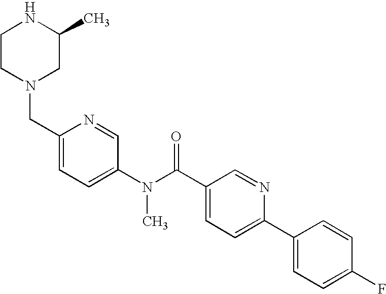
C1CN(CC2=CC=C(N(C(C3=CC=C(C4=CC=C(F)C=C4)N=C3)=O)C)C=N2)CC(C)N1
